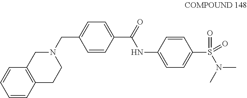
C1=CC2=C(C=C1)CN(CC1=CC=C(C(=O)NC3=CC=C(S(N(C)C)(=O)=O)C=C3)C=C1)CC2
